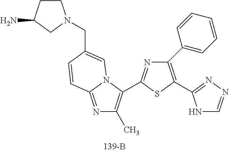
N1=C(C2=C(C)N=C3N2C=C(CN2CCC(N)C2)C=C3)SC(C2=NN=CN2)=C1C1=CC=CC=C1
